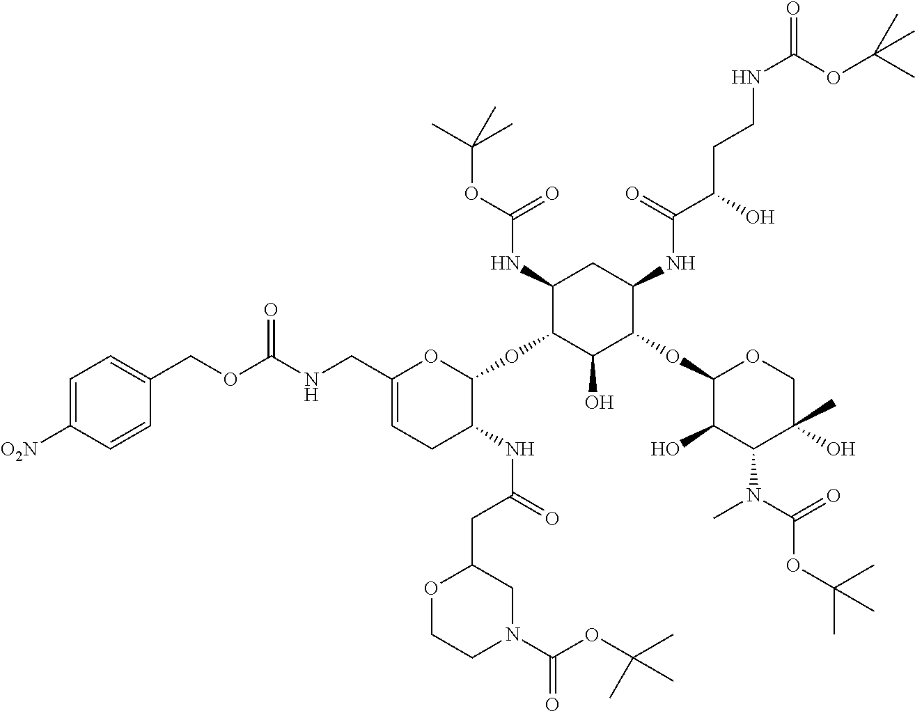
C1(NC(OC(C)(C)C)=O)C(OC2OC(CNC(=O)OCC3=CC=C([O2N])C=C3)=CCC2NC(CC2OCCN(C(=O)OC(C)(C)C)C2)=O)C(O)C(OC2C(O)C(N(C)C(OC(C)(C)C)=O)C(C)(O)CO2)C(NC(C(O)CCNC(=O)OC(C)(C)C)=O)C1
